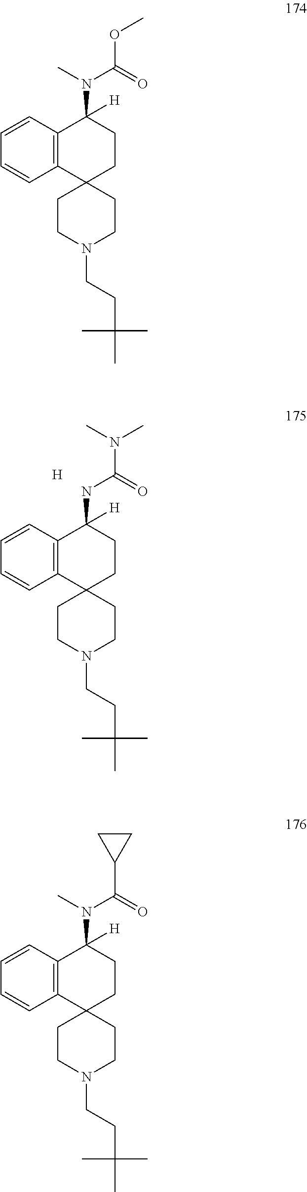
C12(CCN(CCC(C)(C)C)CC1)CCC(NC(=O)N(C)C)([H])C1=C2C=CC=C1.[H].C12(CCN(CCC(C)(C)C)CC1)CCC(N(C(=O)OC)C)([H])C1=C2C=CC=C1.C12(CCN(CCC(C)(C)C)CC1)CCC(N(C(=O)C1CC1)C)([H])C1=C2C=CC=C1
